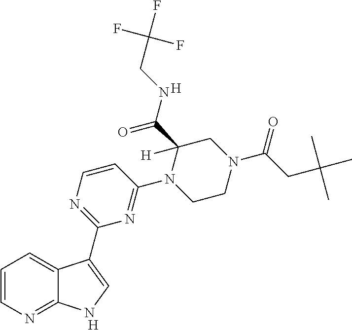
C1=CN=C2C(=C1)C(C1=NC=CC(N3CCN(C(CC(C)(C)C)=O)CC3(C(NCC(F)(F)F)=O)[H])=N1)=CN2.[H].[H]
